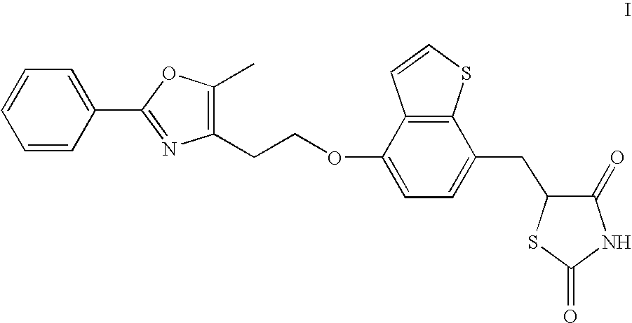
C1(CCOC2=CC=C(CC3C(=O)NC(=O)S3)C3=C2C=CS3)=C(C)OC(C2=CC=CC=C2)=N1
